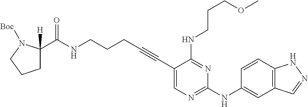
C1(C#CCCCNC(=O)C2([H])CCCN2[Boc])=CN=C(NC2=CC3=C(C=C2)NN=C3)N=C1NCCCOC
